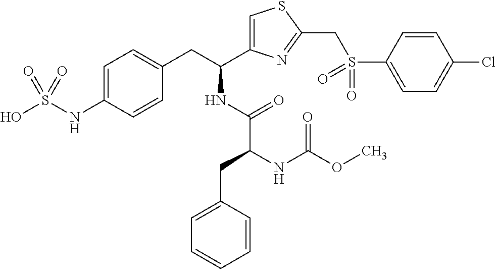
C1=C(NS(O)(=O)=O)C=CC(CC(C2=CSC(CS(C3=CC=C(Cl)C=C3)(=O)=O)=N2)NC(C(CC2=CC=CC=C2)NC(OC)=O)=O)=C1
